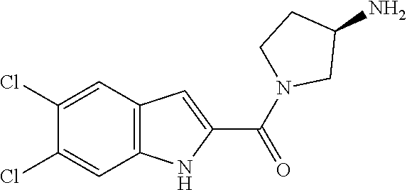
C12=C(C=C(Cl)C(Cl)=C1)C=C(C(N1CCC(N)C1)=O)N2
